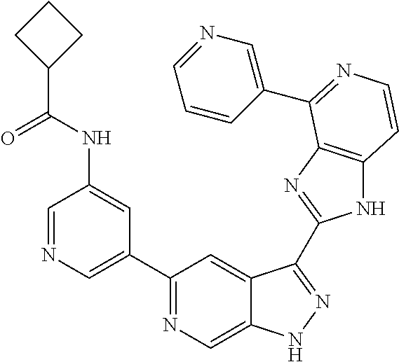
C1=NC=C(C2=NC=C3C(=C2)C(C2=NC4=C(N2)C=CN=C4C2=CN=CC=C2)=NN3)C=C1NC(C1CCC1)=O
